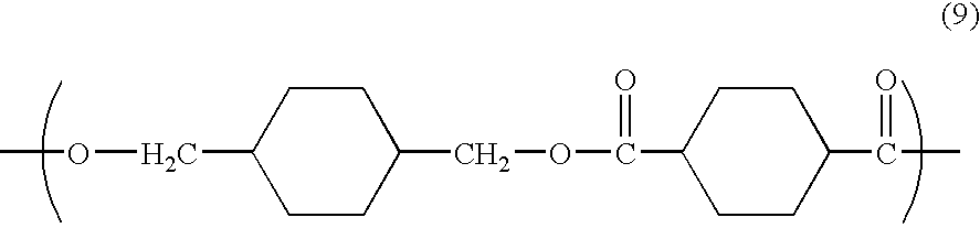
C1CC(COC(C2CCC(C(C)=O)CC2)=O)CCC1COC
